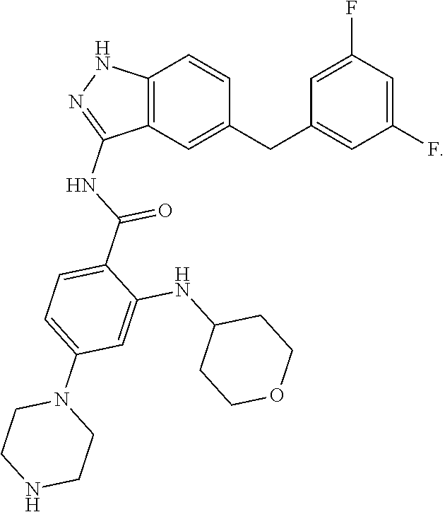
C12=C(C=C(CC3=CC(F)=CC(F)=C3)C=C1)C(NC(C1=CC=C(N3CCNCC3)C=C1NC1CCOCC1)=O)=NN2
